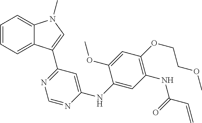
C1=C(NC2=CC(C3=CN(C)C4=CC=CC=C43)=NC=N2)C(OC)=CC(OCCOC)=C1NC(C=C)=O
